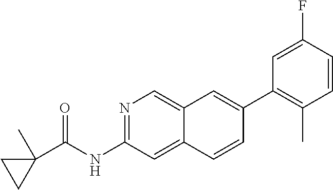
N1=C(NC(=O)C2(C)CC2)C=C2C(=C1)C=C(C1=C(C)C=CC(F)=C1)C=C2
